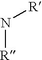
[R]N[R]
